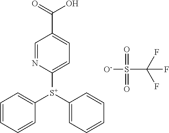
FC(F)(F)S([O-])(=O)=O.C1=CC=C([S+](C2=CC=CC=C2)C2=CC=C(C(O)=O)C=N2)C=C1
